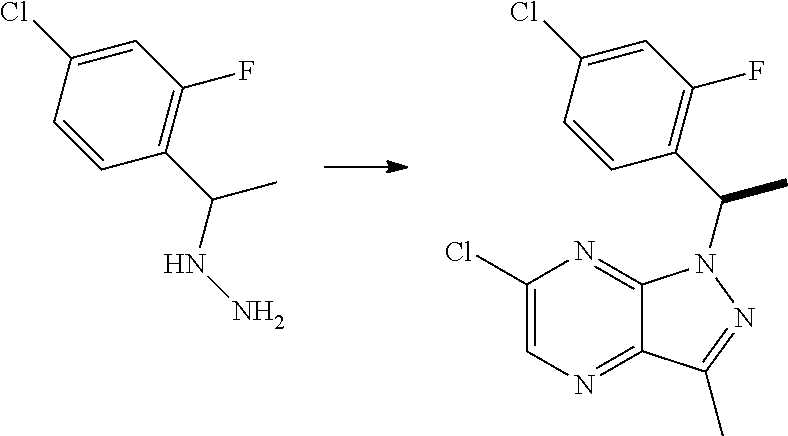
C1=C(Cl)C=CC(C(C)NN)=C1F.C1=C(Cl)C=CC(C(C)N2C3=NC(Cl)=CN=C3C(C)=N2)=C1F
